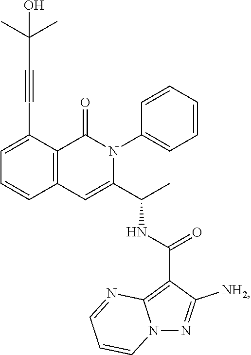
C1=C(C#CC(C)(C)O)C2=C(C=C1)C=C(C(C)NC(=O)C1=C3N(N=C1N)C=CC=N3)N(C1=CC=CC=C1)C2=O
